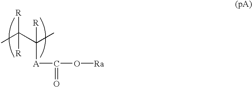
CC(C(C)([A]C(=O)O[Ra])[R])([R])[R]
